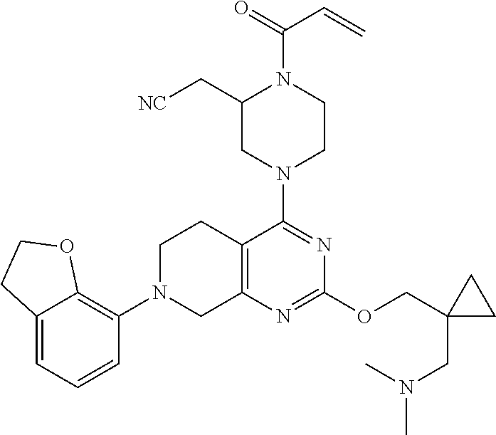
C12=CC=CC(N3CC4=C(CC3)C(N3CCN(C(=O)C=C)C(C[NC])C3)=NC(OCC3(CN(C)C)CC3)=N4)=C1OCC2
